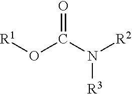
O=C(N([R2])[R3])O[R1]
